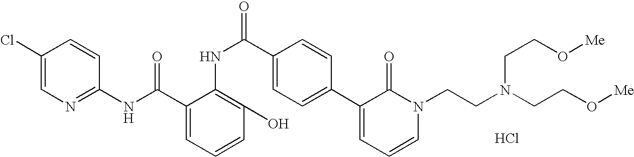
C1(NC(C2=CC=CC(O)=C2NC(C2=CC=C(C3=CC=CN(CCN(CCO[Me])CCO[Me])C3=O)C=C2)=O)=O)=NC=C(Cl)C=C1.Cl
